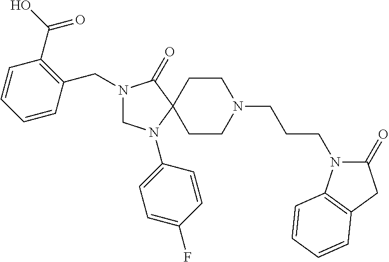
C1CN(CCCN2C(=O)CC3=C2C=CC=C3)CCC12C(=O)N(CC1=C(C(O)=O)C=CC=C1)CN2C1=CC=C(F)C=C1
